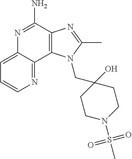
C1=CN=C2C(=C1)N=C(N)C1=C2N(CC2(O)CCN(S(C)(=O)=O)CC2)C(C)=N1
